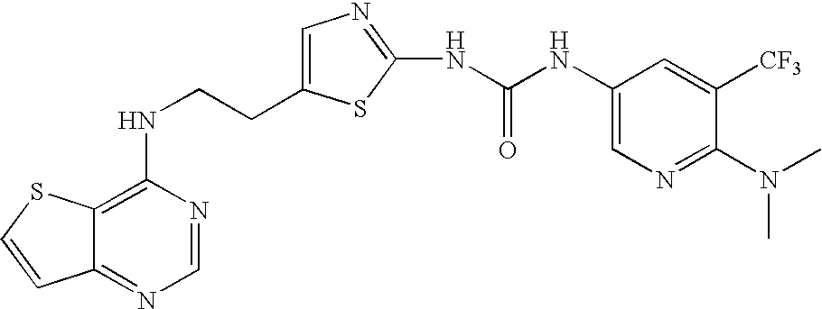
C(CNC1=C2C(=NC=N1)C=CS2)C1=CN=C(NC(=O)NC2=CN=C(N(C)C)C([CF3])=C2)S1
